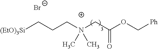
[(EtO)3Si]CCCN(CC(OC[Ph])=O)(C)C.[Br-]
